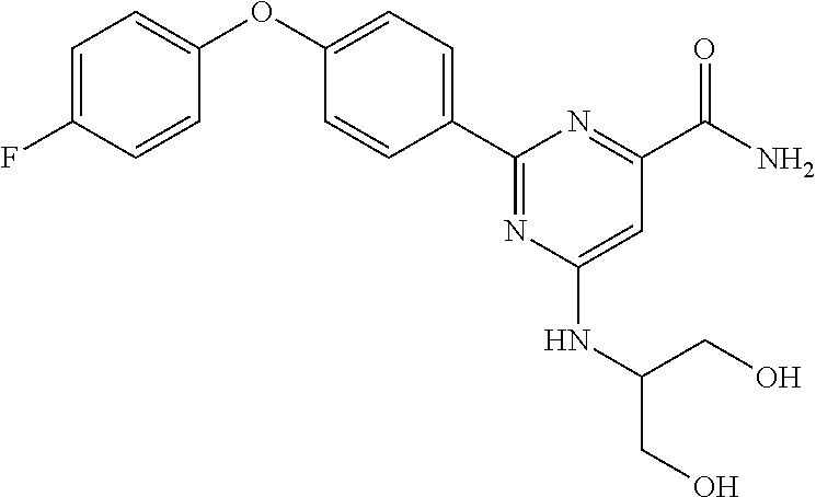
C1=C(F)C=CC(OC2=CC=C(C3=NC(NC(CO)CO)=CC(C(=O)N)=N3)C=C2)=C1
